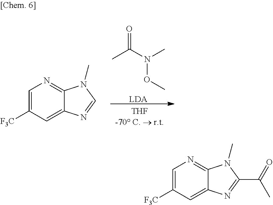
[LDA].CC(N(C)OC)=O.C1=C([F3C])C=C2C(=N1)N(C)C=N2.C1=C([F3C])C=C2C(=N1)N(C)C(C(=O)C)=N2
